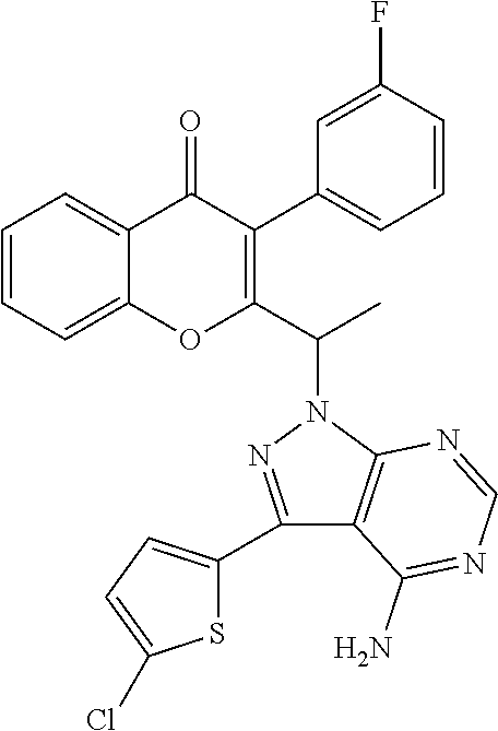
C1=CC=C2C(=C1)OC(C(N1N=C(C3=CC=C(Cl)S3)C3=C1N=CN=C3N)C)=C(C1=CC=CC(F)=C1)C2=O
